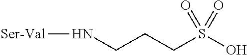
N(CCCS(O)(=O)=O)[Ser-Val]
